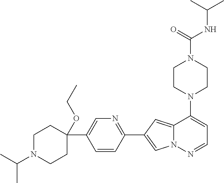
N1(C2=CC=NN3C2=CC(C2=NC=C(C4(OCC)CCN(C(C)C)CC4)C=C2)=C3)CCN(C(NC(C)C)=O)CC1
